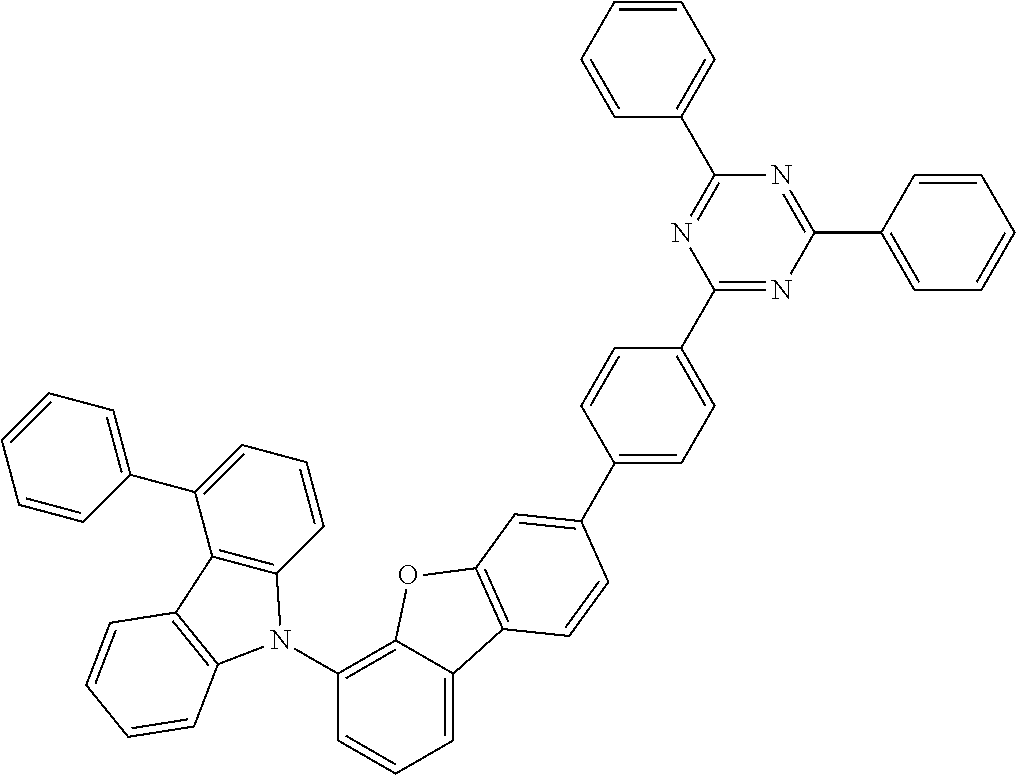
C12=C(C=CC=C1C1=CC=CC=C1)N(C1=C3C(=CC=C1)C1=C(O3)C=C(C3=CC=C(C4=NC(C5=CC=CC=C5)=NC(C5=CC=CC=C5)=N4)C=C3)C=C1)C1=C2C=CC=C1
